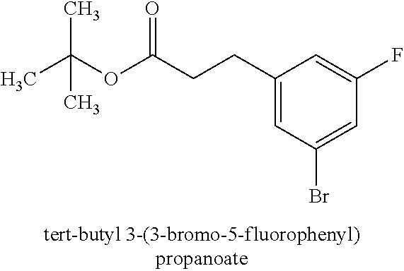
C1(CCC(OC(C)(C)C)=O)=CC(Br)=CC(F)=C1
